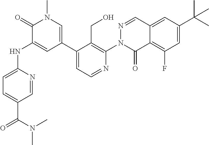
C1=C(NC2=CC(C3=CC=NC(N4N=CC5=CC(C(C)(C)C)=CC(F)=C5C4=O)=C3CO)=CN(C)C2=O)N=CC(C(N(C)C)=O)=C1
